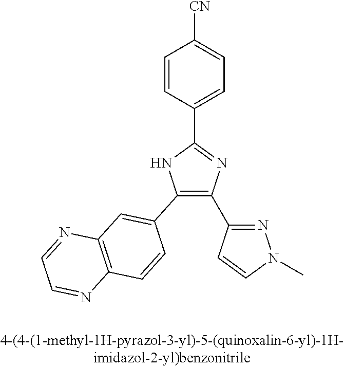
C1(C2=C(C3=NN(C)C=C3)N=C(C3=CC=C([CN])C=C3)N2)=CC2=C(C=C1)N=CC=N2
